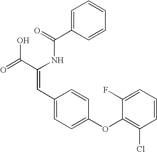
C1=C(C(=O)NC(C(=O)O)=CC2=CC=C(OC3=C(Cl)C=CC=C3F)C=C2)C=CC=C1
